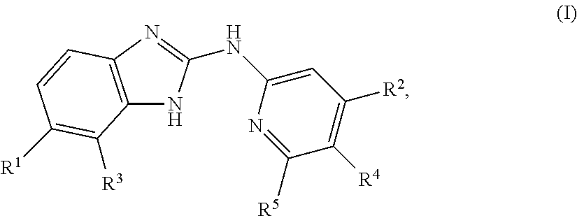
C12=C(N=C(NC3=CC([R2])=C([R4])C([R5])=N3)N1)C=CC([R1])=C2[R3]
